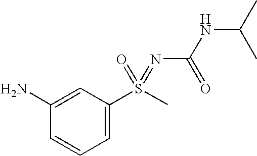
C1=C(S(C)(=NC(=O)NC(C)C)=O)C=C(N)C=C1
